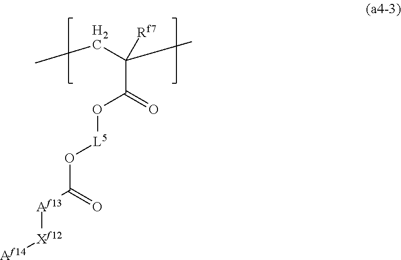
C(C(=O)O[L5]OC([Af13][Xf12][Af14])=O)([Rf7])(C)CC
